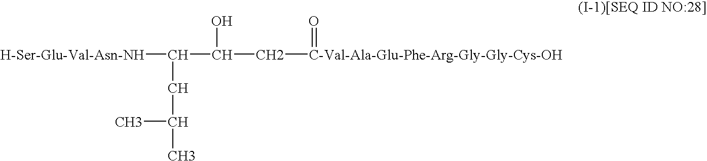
[H-Ser-Glu-Val-Asn-NH]C(C(O)C[C-Val-Ala-Glu-Phe-Arg-Gly-Gly-Cys-OH]=O)CC(C)C
